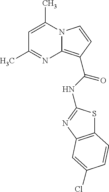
C1=C(C)N2C(=C(C(NC3=NC4=C(S3)C=CC(Cl)=C4)=O)C=C2)N=C1C
